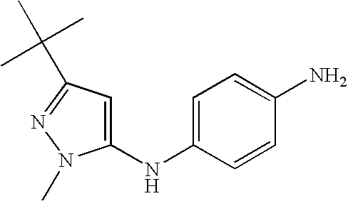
C1(NC2=CC=C(N)C=C2)=CC(C(C)(C)C)=NN1C
